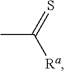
CC(=S)[Ra]
